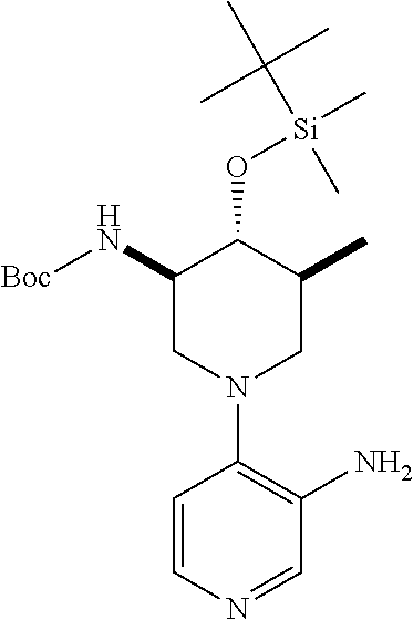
C1(N)=C(N2CC(N[Boc])C(O[Si](C)(C(C)(C)C)C)C(C)C2)C=CN=C1
